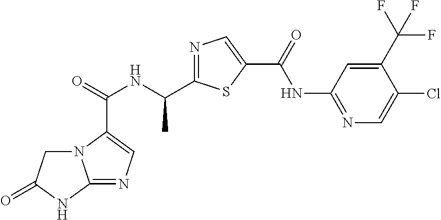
C(=O)(NC(C1=NC=C(C(NC2=NC=C(Cl)C(C(F)(F)F)=C2)=O)S1)C)C1=CN=C2N1CC(=O)N2
